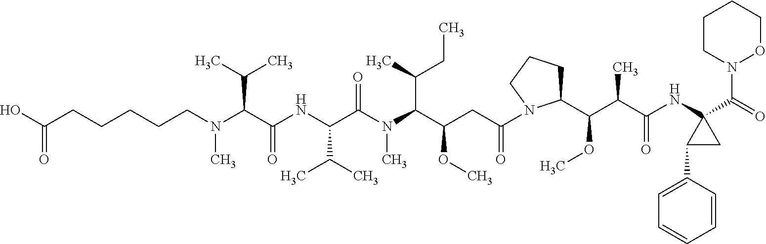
N(C(C(NC(C(N(C(C(CC(=O)N1C(C(C(C(=O)NC2(C(N3OCCCC3)=O)C(C3=CC=CC=C3)C2)C)OC)CCC1)OC)C(CC)C)C)=O)C(C)C)=O)C(C)C)(C)CCCCCC(O)=O
